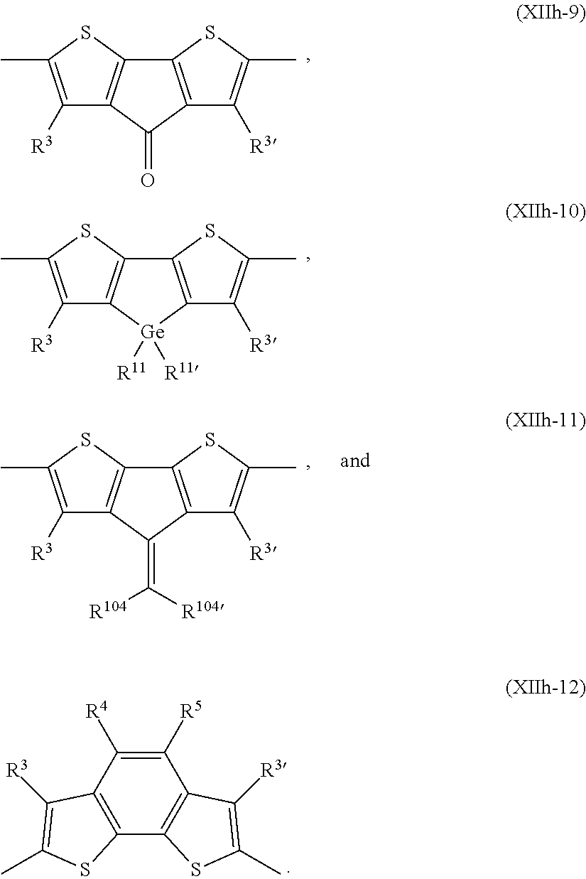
C12=C(C(=O)C3=C1SC(C)=C3[R3])C([R3])=C(C)S2.C12=C([Ge]([R11])([R11])C3=C1SC(C)=C3[R3])C([R3])=C(C)S2.C12=C(C(=C([R104])[R104])C3=C1SC(C)=C3[R3])C([R3])=C(C)S2.C12=C(C([R4])=C([R5])C3=C1SC(C)=C3[R3])C([R3])=C(C)S2
